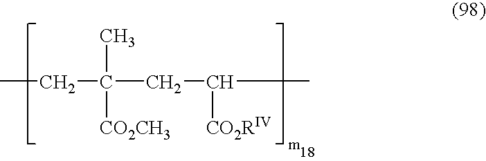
CCC(C)([CO2CH3])CC([CO2RIV])C
